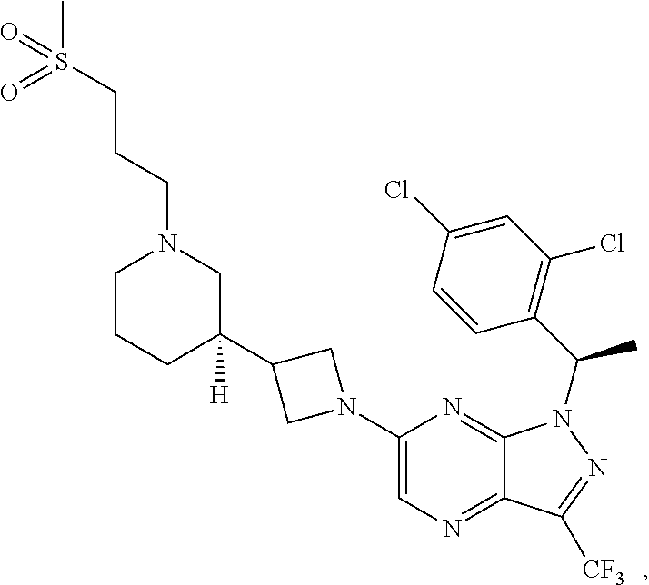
C(N1CC(C2CN(C3=CN=C4C(=N3)N(C(C3=C(Cl)C=C(Cl)C=C3)C)N=C4[CF3])C2)([H])CCC1)CCS(C)(=O)=O
